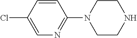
C1=C(Cl)C=CC(N2CCNCC2)=N1
